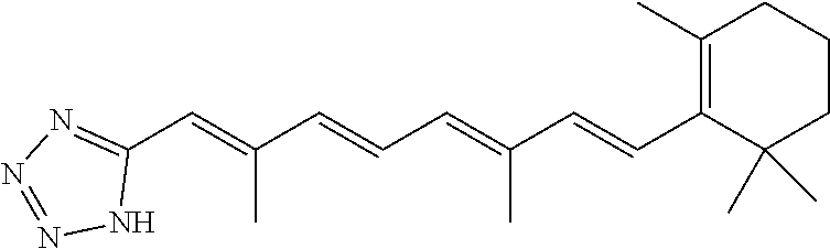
C1(C=C(C=CC=C(C=CC2=C(C)CCCC2(C)C)C)C)=NN=NN1
